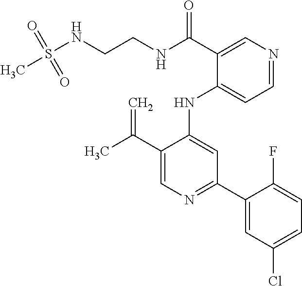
C(C1=CN=C(C2=CC(Cl)=CC=C2F)C=C1NC1=CC=NC=C1C(NCCNS(C)(=O)=O)=O)(C)=C
